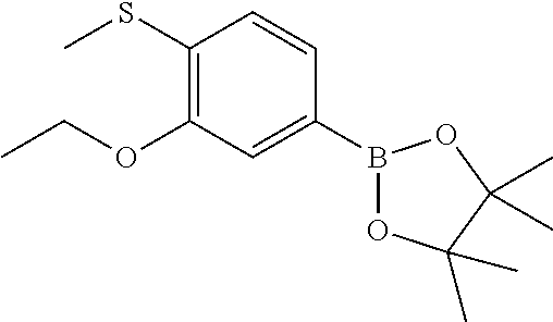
B1(C2=CC(OCC)=C(SC)C=C2)OC(C)(C)C(C)(C)O1
